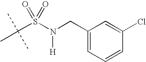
C(S(N(CC1=CC=CC(Cl)=C1)[H])(=O)=O)(C)(C)C
